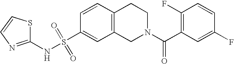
C1(NS(C2=CC3=C(C=C2)CCN(C(C2=C(F)C=CC(F)=C2)=O)C3)(=O)=O)=NC=CS1
